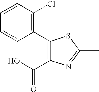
C1(C2=C(Cl)C=CC=C2)=C(C(O)=O)N=C(C)S1
